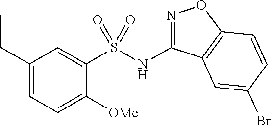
N(C1=NOC2=C1C=C(Br)C=C2)S(C1=CC(CC)=CC=C1[OMe])(=O)=O
